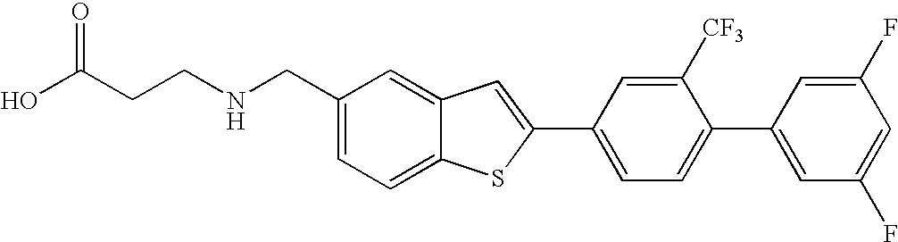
C1=C(CNCCC(O)=O)C=C2C(=C1)SC(C1=CC=C(C3=CC(F)=CC(F)=C3)C([CF3])=C1)=C2
